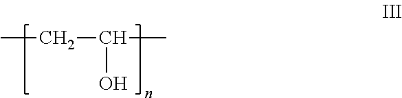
CCC(C)O
